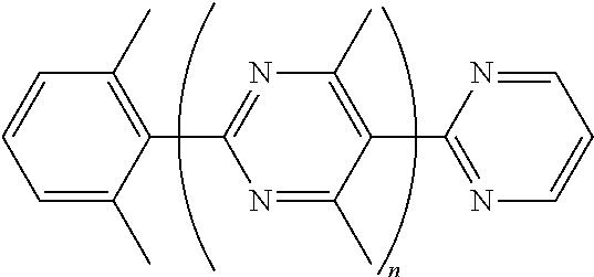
C1=C(C)C(C2=NC(C)=C(C3=NC=CC=N3)C(C)=N2)=C(C)C=C1
